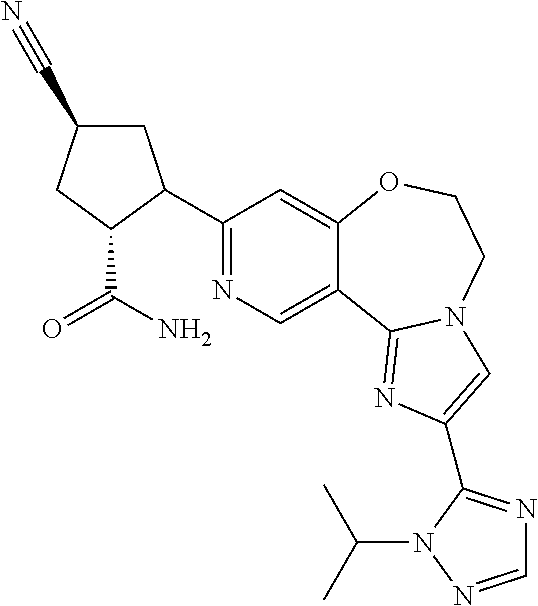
C1(C2CC(C#N)CC2C(N)=O)=NC=C2C(=C1)OCCN1C2=NC(C2=NC=NN2C(C)C)=C1
